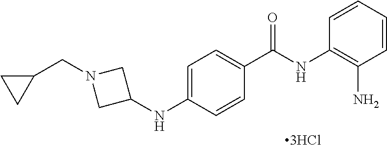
C1=CC=CC(N)=C1NC(C1=CC=C(NC2CN(CC3CC3)C2)C=C1)=O
